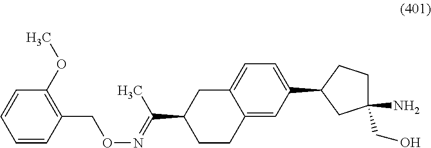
C1=CC(CON=C(C)C2CCC3=CC(C4CCC(CO)(N)C4)=CC=C3C2)=C(OC)C=C1
